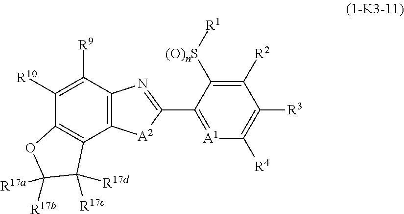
C12=C(C([R9])=C([R10])C3=C1C([R17c])([R17d])C([R17b])([R17a])O3)N=C(C1=[A1]C([R4])=C([R3])C([R2])=C1[(O)nS][R1])[A2]2
